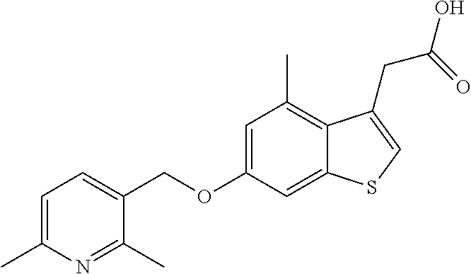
C(OC1=CC(C)=C2C(=C1)SC=C2CC(O)=O)C1=CC=C(C)N=C1C
